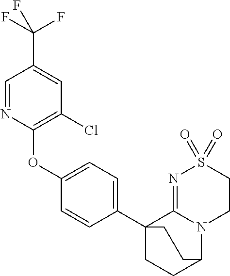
O(C1=CC=C(C23CCC(N4C2=NS(=O)(=O)CC4)CC3)C=C1)C1=C(Cl)C=C(C(F)(F)F)C=N1
